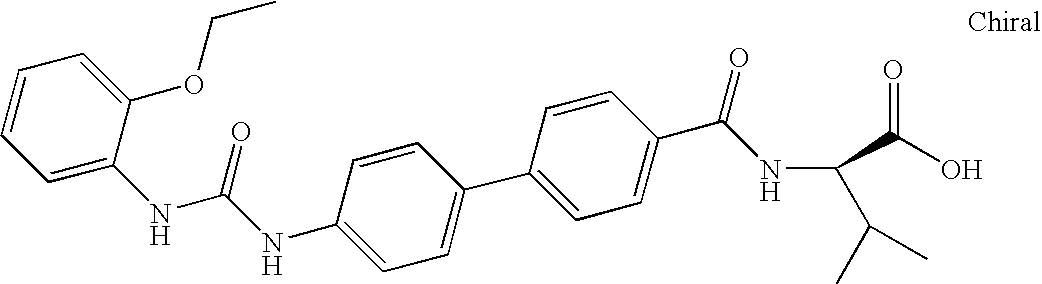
C1(NC(NC2=CC=CC=C2OCC)=O)=CC=C(C2=CC=C(C(=O)NC(C(O)=O)C(C)C)C=C2)C=C1
